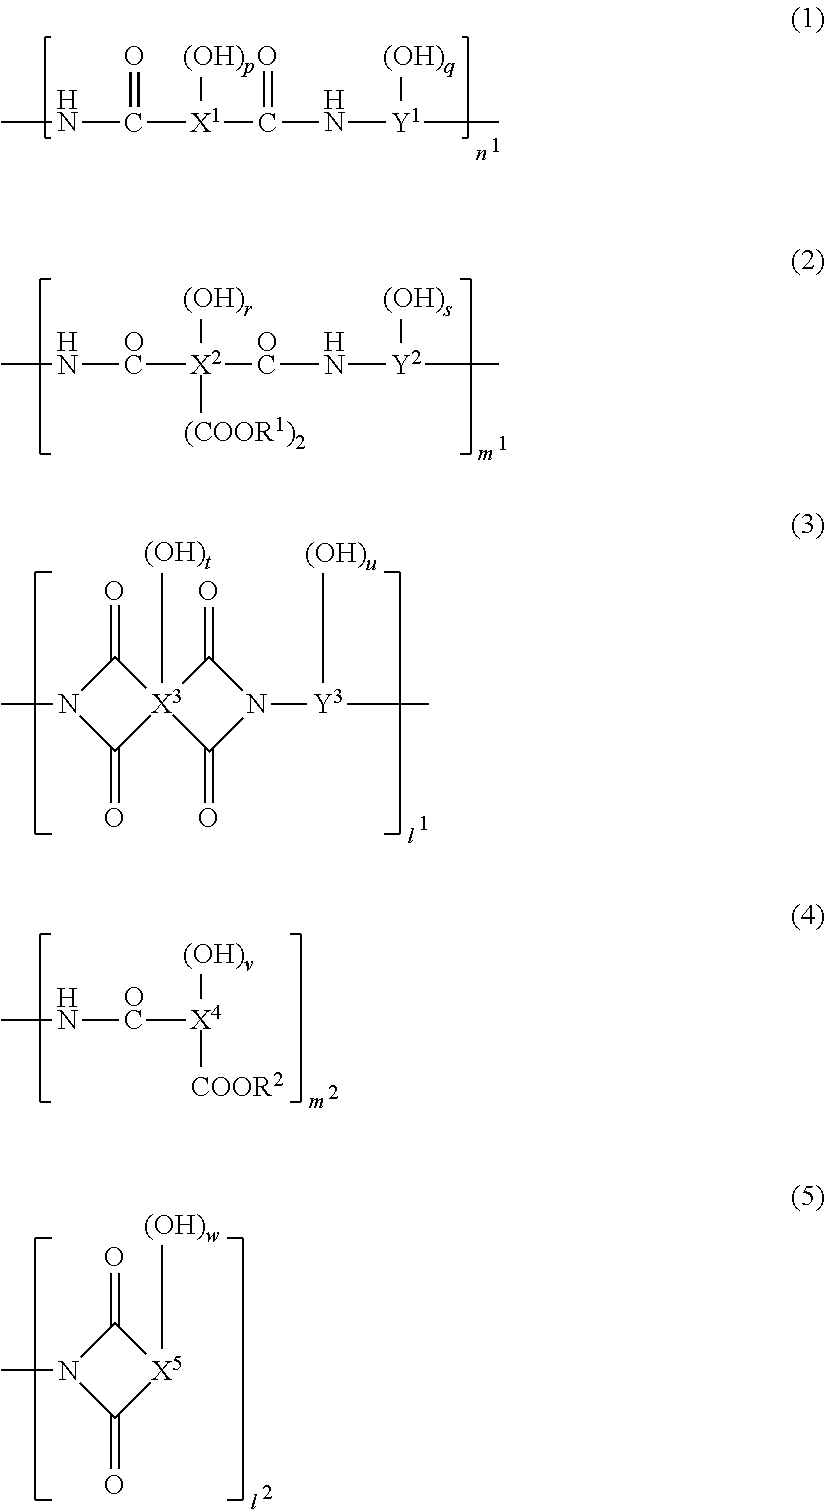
C1(=O)[X3]2([(OH)t])(C(=O)N1C)C(=O)N([Y3](C)[(OH)u])C2=O.N([OC][X4]([(OH)v])[COOR2])C.C1(=O)[X5]([(OH)w])C(=O)N1C.CNC([X1](C(N[Y1](C)[(OH)q])=O)[(OH)p])=O.CN[OC][X2]([OC]N[Y2](C)[(OH)s])([(OH)r])[(COOR1)2]
